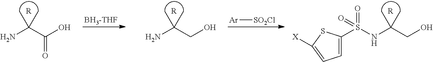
NC(C(O)=O)(C)C.[R].[BH3-THF].NC(CO)(C)C.[R].[R].N(C(CO)(C)C)S(=O)(=O)C1=CC=C([X])S1.[Ar][SO2Cl]
